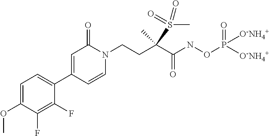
C1=C(OC)C(F)=C(F)C(C2=CC(=O)N(CCC(C(NOP(=O)([O-NH4+])[O-NH4+])=O)(S(=O)(=O)C)C)C=C2)=C1
